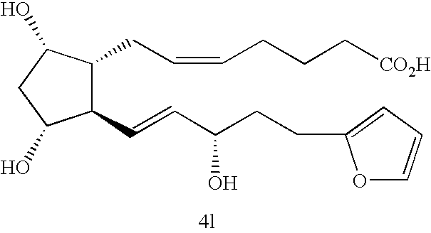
C1(C=CC(CCC2=CC=CO2)O)C(CC=CCCC[CO2H])C(O)CC1O
